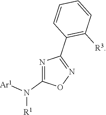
N1=C(N([Ar1])[R1])ON=C1C1=C([R3])C=CC=C1
